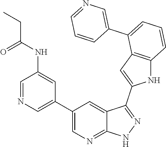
C1(C2=CN=CC(NC(CC)=O)=C2)=CN=C2C(=C1)C(C1=CC3=C(N1)C=CC=C3C1=CN=CC=C1)=NN2
